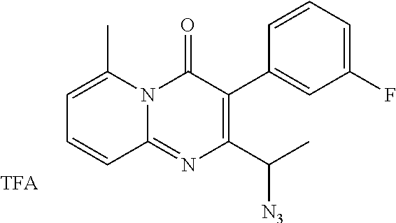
C1(F)=CC=CC(C2=C(C(C)[N3])N=C3N(C2=O)C(C)=CC=C3)=C1
